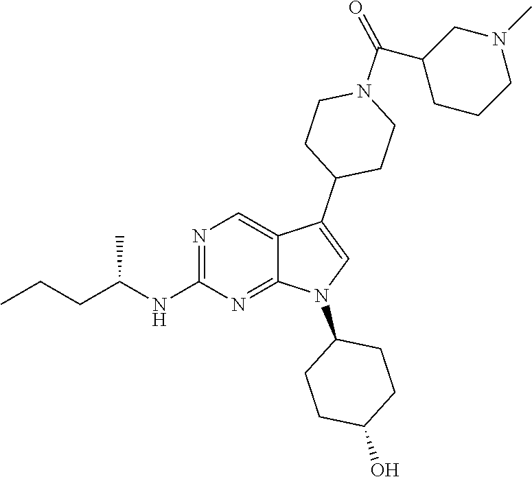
N1=C(NC(CCC)C)N=C2C(=C1)C(C1CCN(C(C3CCCN(C)C3)=O)CC1)=CN2C1CCC(O)CC1
